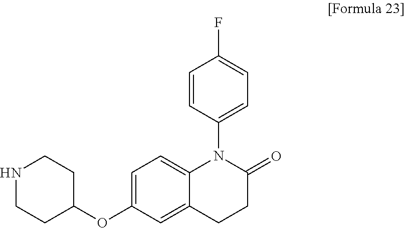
C12=CC(OC3CCNCC3)=CC=C1N(C1=CC=C(F)C=C1)C(=O)CC2
